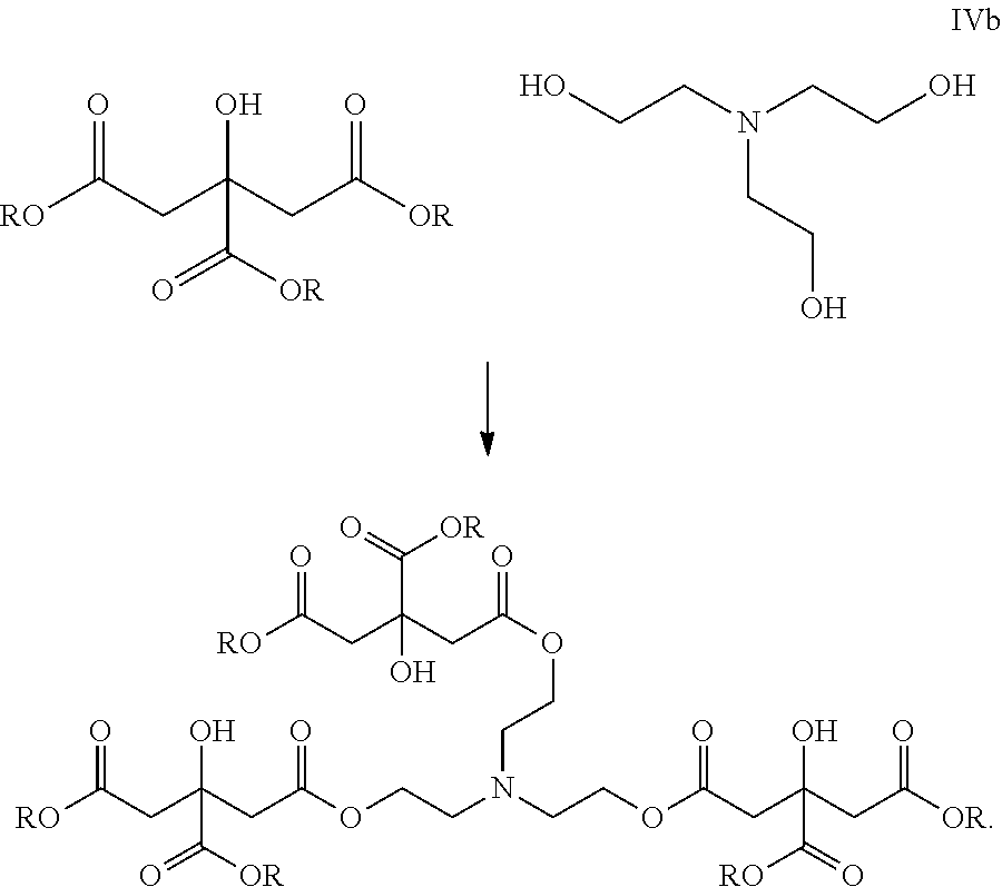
[RO]C(CC(CC([OR])=O)(O)C([OR])=O)=O.OCCN(CCO)CCO.[RO]C(CC(CC(OCCN(CCOC(CC(CC([OR])=O)(O)C(=O)[RO])=O)CCOC(=O)CC(CC([RO])=O)(O)C(=O)[OR])=O)(O)C([OR])=O)=O
